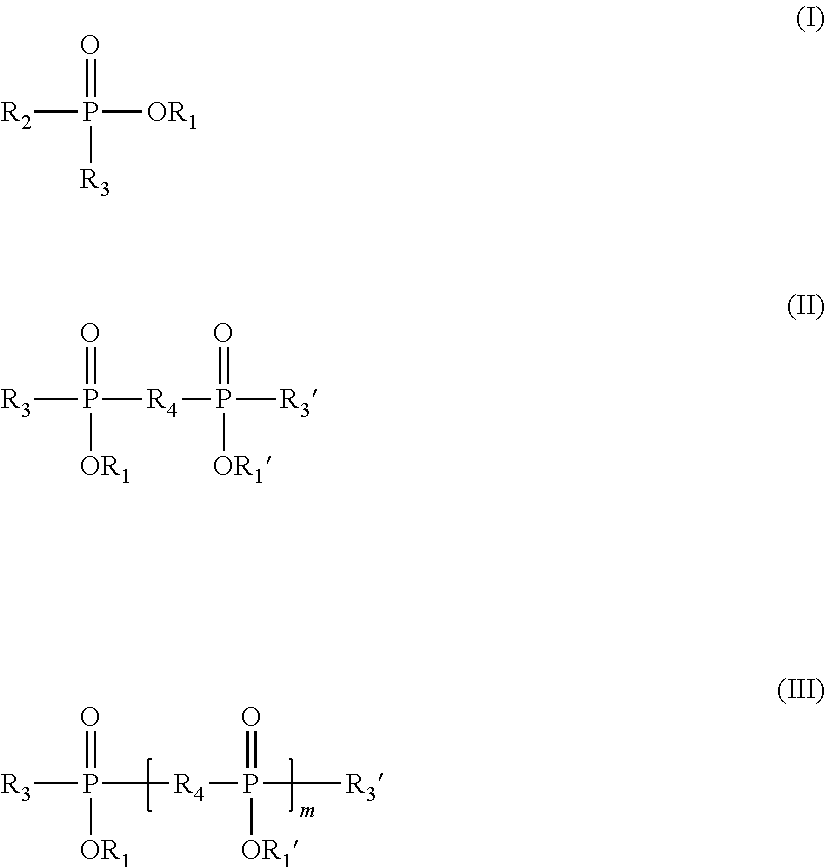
O=P([R3])([R4]P(=O)([OR1])[R3])[OR1].O=P([R2])([OR1])[R3].O=P([R3])([R4]P(=O)([OR1])[R3])[OR1]
